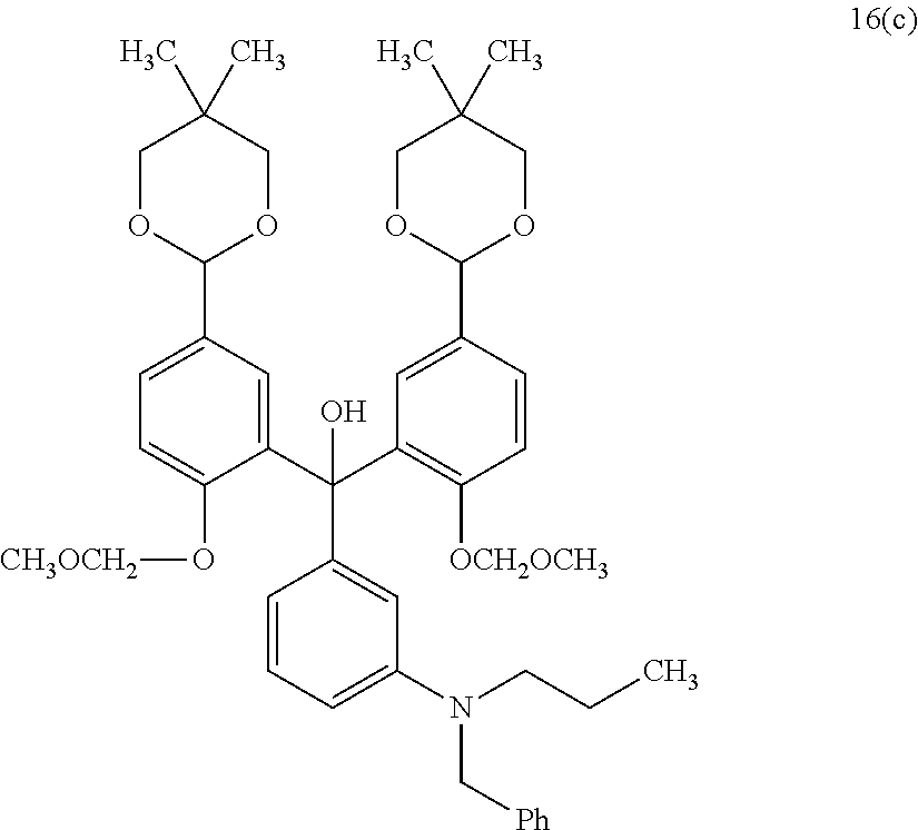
C1=CC=C(N(C[Ph])CCC)C=C1C(C1=CC(C2OCC(C)(C)CO2)=CC=C1O[CH3OCH2])(C1=C([OCH2OCH3])C=CC(C2OCC(C)(C)CO2)=C1)O
